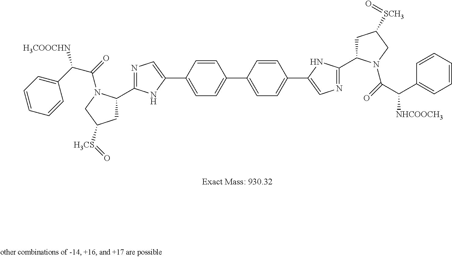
C1=CC(C2=CN=C(C3CC([H3CS]=O)CN3C(C(C3=CC=CC=C3)[H3COOCHN])=O)N2)=CC=C1C1=CC=C(C2=CN=C(C3CC([SCH3]=O)CN3C(=O)C(C3=CC=CC=C3)[NHCOOCH3])N2)C=C1
